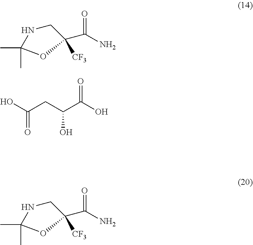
O=C(N)C1([CF3])CNC(C)(C)O1.O=C(O)C(CC(O)=O)O.O=C(N)C1([CF3])CNC(C)(C)O1
